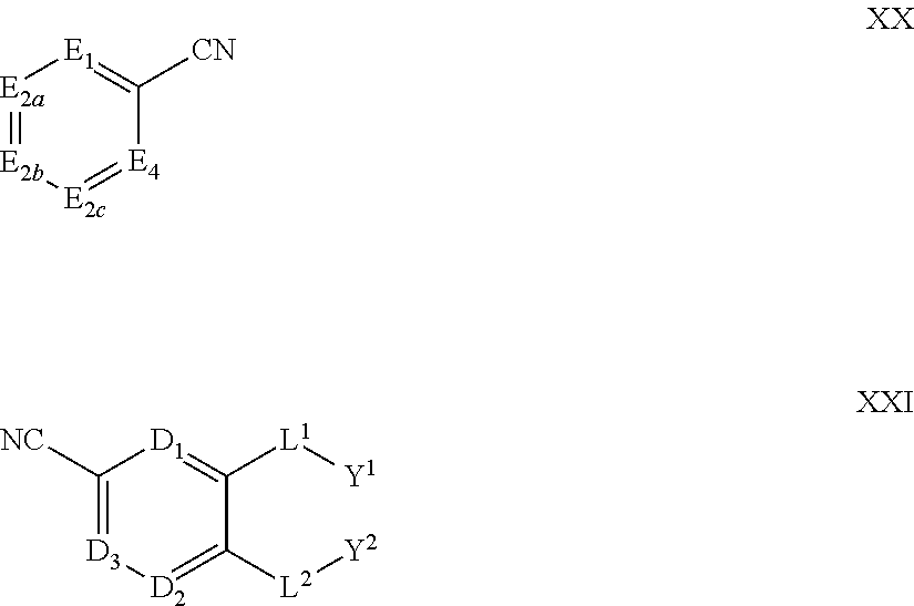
[E2a]1=[E2b][E2c]=[E4]C([CN])=[E1]1.[NC]C1=[D3][D2]=C([L2][Y2])C([L1][Y1])=[D1]1
